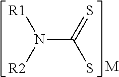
N(C(=S)S)([R2])[R1].[M]
